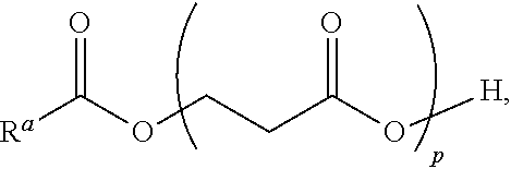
[Ra]C(OCCC(O[H])=O)=O
